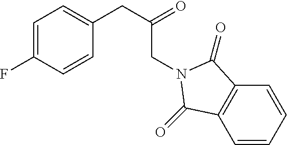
C1=C(F)C=CC(CC(CN2C(=O)C3=C(C=CC=C3)C2=O)=O)=C1
